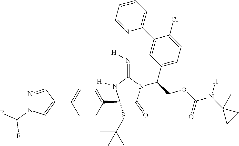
C1(C2=CC=C(C3=CN(C(F)F)N=C3)C=C2)(CC(C)(C)C)C(=O)N(C(COC(N(C2(C)CC2)[H])=O)C2=CC=C(Cl)C(C3=CC=CC=N3)=C2)C(=N[H])N1[H]
